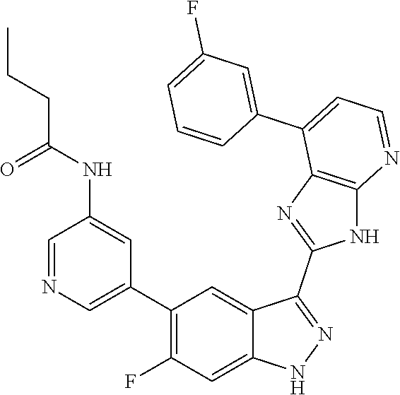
C1=NC=C(C2=C(F)C=C3C(=C2)C(C2=NC4=C(N2)N=CC=C4C2=CC(F)=CC=C2)=NN3)C=C1NC(CCC)=O
